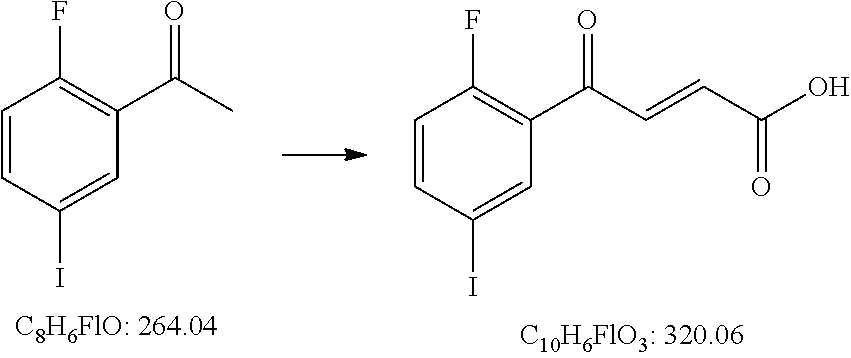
C1=CC(I)=CC(C(C)=O)=C1F.C1=CC(I)=CC(C(C=CC(O)=O)=O)=C1F
